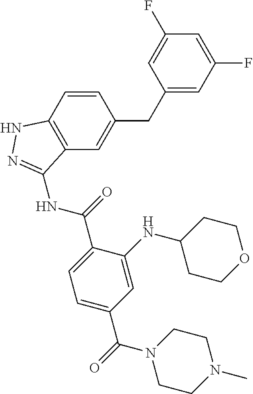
C12=C(C=C(CC3=CC(F)=CC(F)=C3)C=C1)C(NC(=O)C1=CC=C(C(=O)N3CCN(C)CC3)C=C1NC1CCOCC1)=NN2
